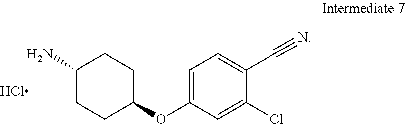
NC1CCC(OC2=CC=C(C#N)C(Cl)=C2)CC1
